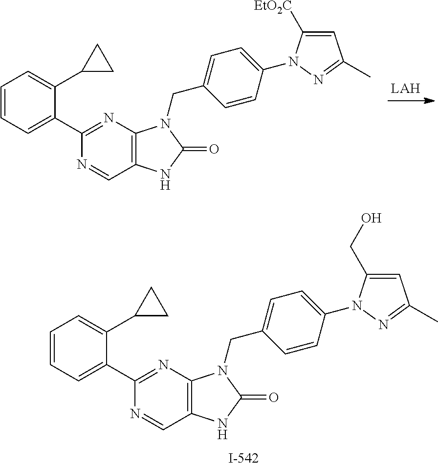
C1=NC(C2=CC=CC=C2C2CC2)=NC2=C1NC(=O)N2CC1=CC=C(N2N=C(C)C=C2CO)C=C1.C1=NC(C2=CC=CC=C2C2CC2)=NC2=C1NC(=O)N2CC1=CC=C(N2N=C(C)C=C2[EtO2C])C=C1
